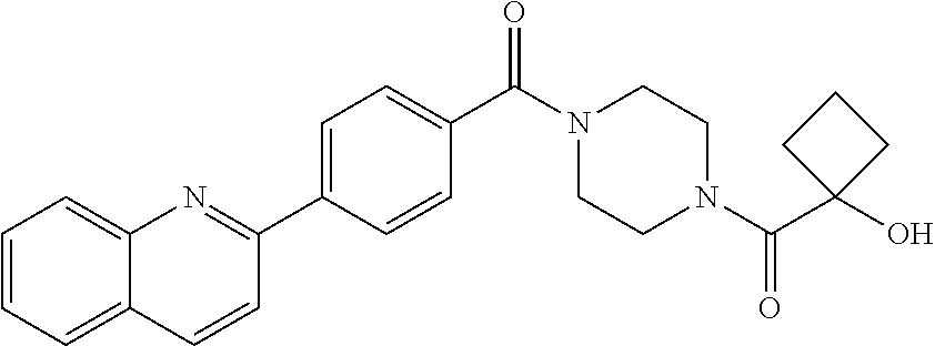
OC1(C(N2CCN(C(=O)C3=CC=C(C4=NC5=CC=CC=C5C=C4)C=C3)CC2)=O)CCC1
